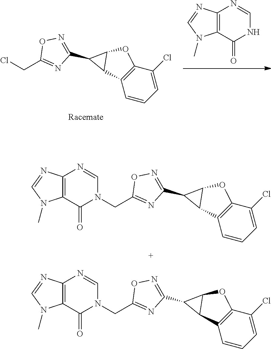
C1=CC=C(Cl)C2=C1C1C(O2)C1C1=NOC(CN2C(=O)C3=C(N=C2)N=CN3C)=N1.C1=CC=C(Cl)C2=C1C1C(O2)C1C1=NOC(CN2C(=O)C3=C(N=C2)N=CN3C)=N1.C12=C(C(=O)NC=N1)N(C)C=N2.C1=CC=C(Cl)C2=C1C1C(O2)C1C1=NOC(CCl)=N1
